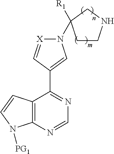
C12=C(N=CN=C1C1=CN(C3([R1])CCNC3)[X]=C1)N([PG1])C=C2
